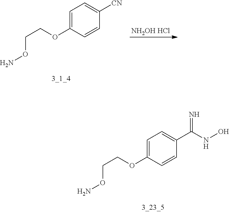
C1=C(OCCON)C=CC([CN])=C1.[NH2OH HCl].C1=C(OCCON)C=CC(C(NO)=N)=C1
